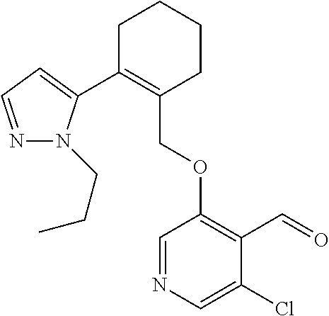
C1C(C2=CC=NN2CCC)=C(COC2=C(C=O)C(Cl)=CN=C2)CCC1
